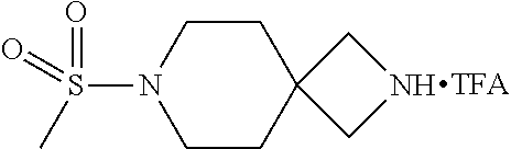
N1(S(C)(=O)=O)CCC2(CC1)CNC2
